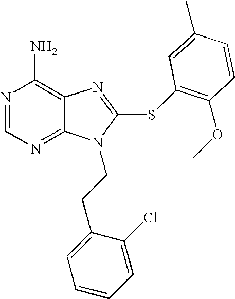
N1=CN=C2C(=C1N)N=C(SC1=C(OC)C=CC(C)=C1)N2CCC1=CC=CC=C1Cl
